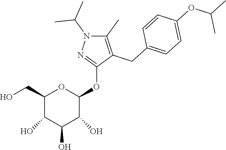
C1(CO)C(O)C(O)C(O)C(OC2=NN(C(C)C)C(C)=C2CC2=CC=C(OC(C)C)C=C2)O1
